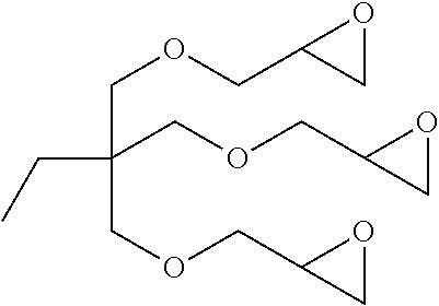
C(COCC1CO1)(COCC1CO1)(COCC1CO1)CC
